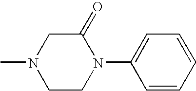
C1(=O)CN(C)CCN1C1=CC=CC=C1
